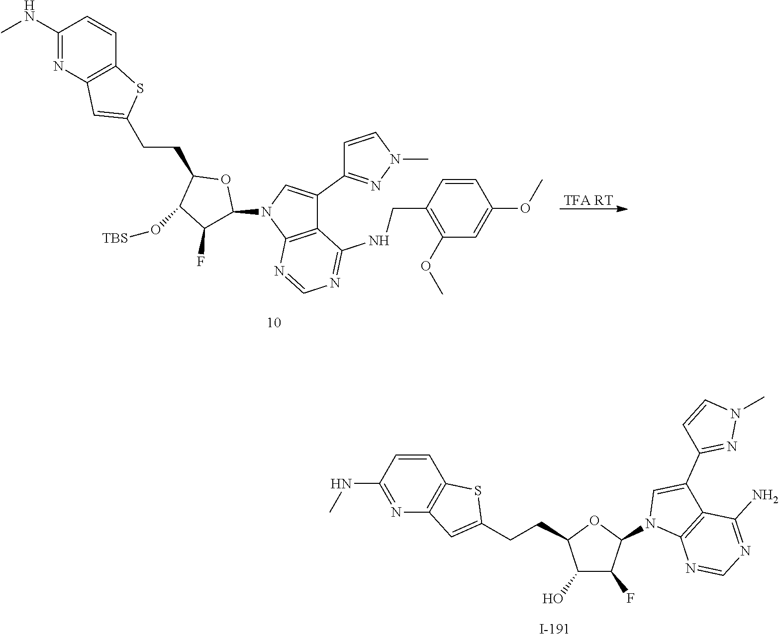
C1(NC)=NC2=C(C=C1)SC(CCC1C(O[TBS])C(F)C(N3C4=C(C(C5=NN(C)C=C5)=C3)C(NCC3=C(OC)C=C(OC)C=C3)=NC=N4)O1)=C2.[TFA RT].C12=C(N=C(NC)C=C1)C=C(CCC1C(O)C(F)C(N3C4=C(C(C5=NN(C)C=C5)=C3)C(N)=NC=N4)O1)S2
